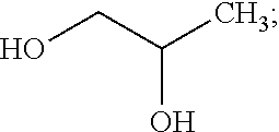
OCC(C)O
